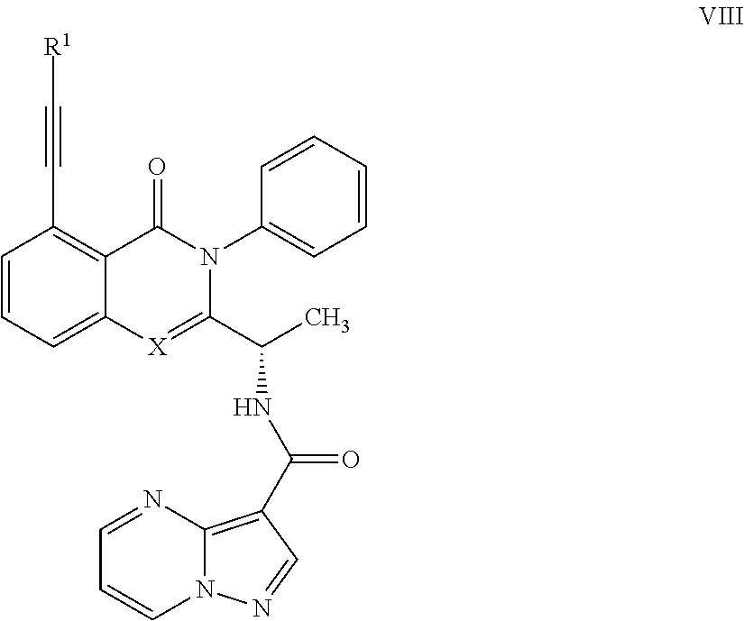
C1=NC2=C(C(NC(C)C3=[X]C4=CC=CC(C#C[R1])=C4C(=O)N3C3=CC=CC=C3)=O)C=NN2C=C1
